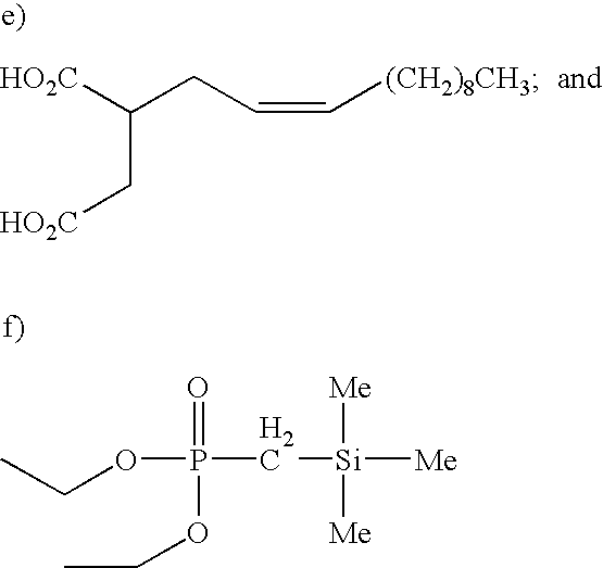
C(C[HO2C])([HO2C])CC=C[(CH2)8CH3].CCOP(OCC)(=O)C[Si]([Me])([Me])[Me]
